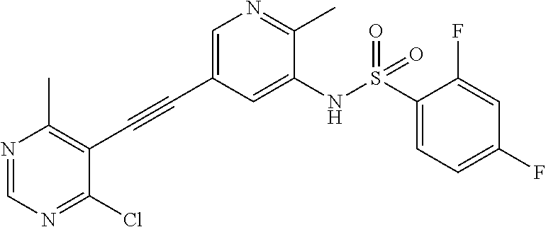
C1=C(C#CC2=C(C)N=CN=C2Cl)C=C(NS(C2=CC=C(F)C=C2F)(=O)=O)C(C)=N1
